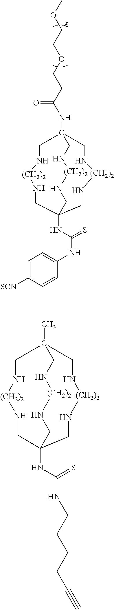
N(C12CN[(CH2)2]NCC(NC(NC3=CC=C([SCN])C=C3)=S)(CN[(CH2)2]NC1)CN[(CH2)2]NC2)C(CCOCCOC)=O.CC12CN[(CH2)2]NCC(NC(NCCCCC#C)=S)(CN[(CH2)2]NC1)CN[(CH2)2]NC2
